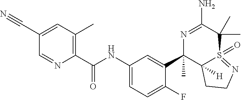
C(C1=CC(C)=C(C(NC2=CC=C(F)C(C3(C)C4([H])S(=O)(=NCC4)C(C)(C)C(N)=N3)=C2)=O)N=C1)#N
